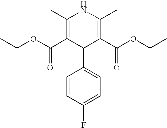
C1(C)=C(C(OC(C)(C)C)=O)C(C2=CC=C(F)C=C2)C(C(OC(C)(C)C)=O)=C(C)N1
